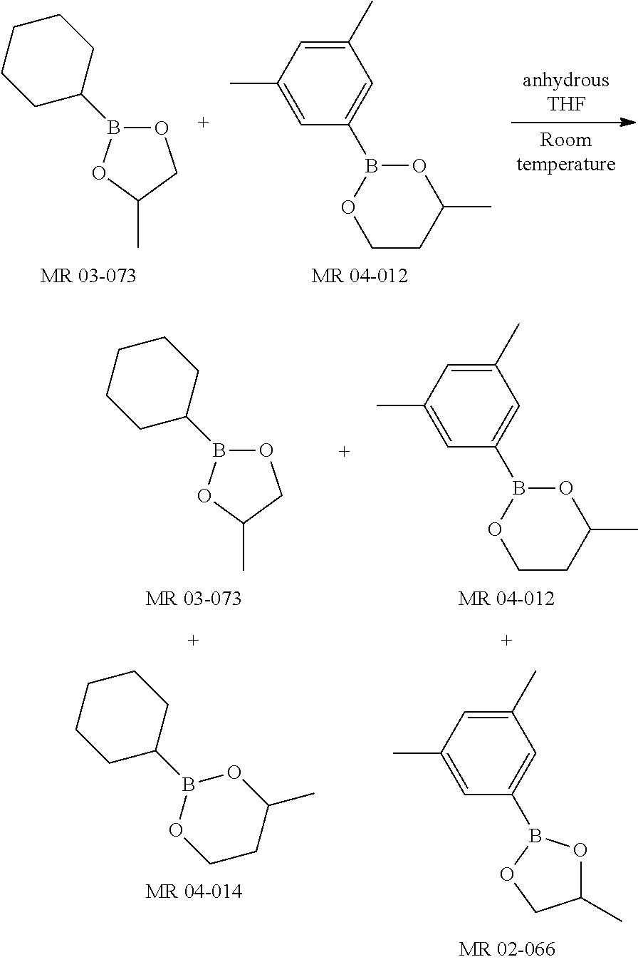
O1B(C2CCCCC2)OC(C)C1.C1(C)=CC(C)=CC(B2OCCC(C)O2)=C1.O1B(C2CCCCC2)OC(C)C1.B1(C2CCCCC2)OCCC(C)O1.C1(C)=CC(C)=CC(B2OCCC(C)O2)=C1.C1(C)=CC(C)=CC(B2OC(C)CO2)=C1
